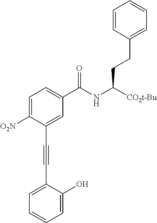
C1=C([O2N])C(C#CC2=CC=CC=C2O)=CC(C(NC([CO2t-Bu])CCC2=CC=CC=C2)=O)=C1
